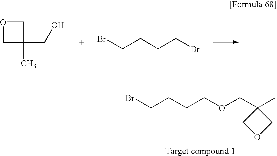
O1CC(C)(CO)C1.BrCCCCBr.BrCCCCOCC1(C)COC1
